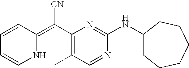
N1C(=C(C2=C(C)C=NC(NC3CCCCCC3)=N2)[CN])C=CC=C1
